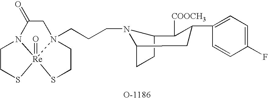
C1CS[Re]23(=O)N1C(=O)CN2(CCCN1C2CCC1C([COOCH3])C(C1=CC=C(F)C=C1)C2)CCS3
